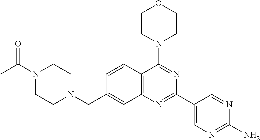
C(C1=CC2=C(C=C1)C(N1CCOCC1)=NC(C1=CN=C(N)N=C1)=N2)N1CCN(C(C)=O)CC1
